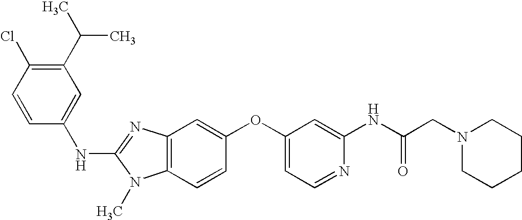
C1(C(C)C)=C(Cl)C=CC(NC2=NC3=C(N2C)C=CC(OC2=CC=NC(NC(CN4CCCCC4)=O)=C2)=C3)=C1
